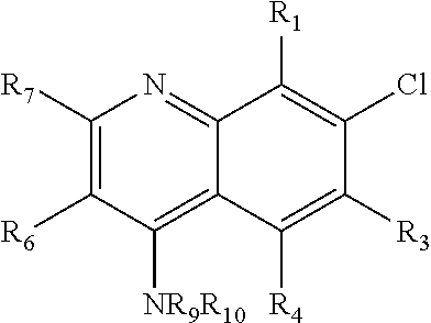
C1([R7])=C([R6])C([NR9R10])=C2C(=N1)C([R1])=C(Cl)C([R3])=C2[R4]
